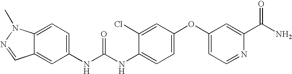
C12=CC(NC(NC3=CC=C(OC4=CC=NC(C(=O)N)=C4)C=C3Cl)=O)=CC=C1N(C)N=C2
